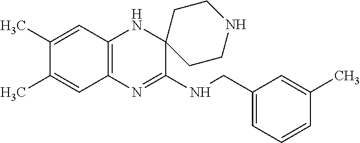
C12=C(N=C(NCC3=CC=CC(C)=C3)C3(N1)CCNCC3)C=C(C)C(C)=C2
